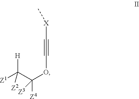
O(C(C([Z1])([Z2])[H])([Z4])[Z3])C#C[X]C
